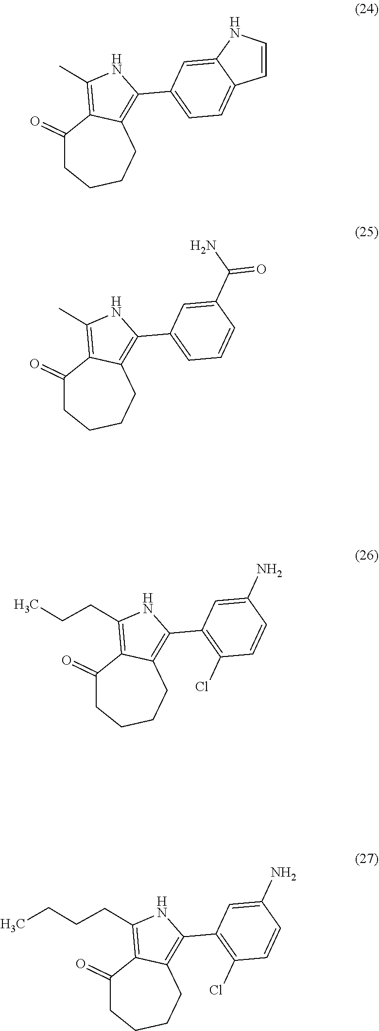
C1(=O)CCCCC2=C(C3=CC=C4C(=C3)NC=C4)NC(C)=C12.C1(=O)CCCCC2=C(C3=CC=CC(C(N)=O)=C3)NC(C)=C12.C1(=O)CCCCC2=C(C3=C(Cl)C=CC(N)=C3)NC(CCC)=C12.C1(=O)CCCCC2=C(C3=C(Cl)C=CC(N)=C3)NC(CCCC)=C12
